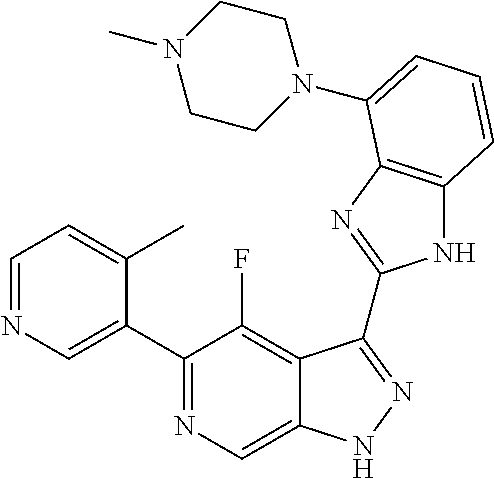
C1=NC=C(C2=NC=C3C(=C2F)C(C2=NC4=C(N2)C=CC=C4N2CCN(C)CC2)=NN3)C(C)=C1
